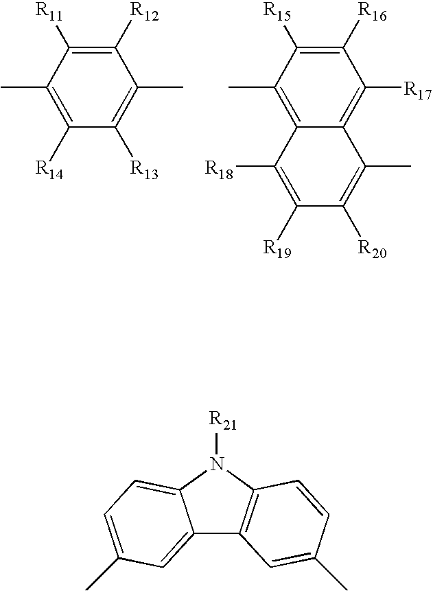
C1([R12])=C([R11])C(C)=C([R14])C([R13])=C1C.C1([R16])=C([R15])C(C)=C2C(=C1[R17])C(C)=C([R20])C([R19])=C2[R18].C12=CC(C)=CC=C1N([R21])C1=C2C=C(C)C=C1
